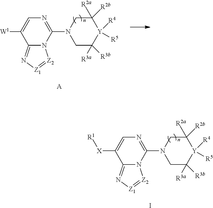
C1C([R3a])([R3b])[Y]([R4])([R5])C([R2a])([R2b])CN1C1=NC=C([W1])C2=N[Z1]=[Z2]N12.[A].C1C([R3a])([R3b])[Y]([R4])([R5])C([R2a])([R2b])CN1C1=NC=C([X][R1])C2=N[Z1]=[Z2]N12.I
